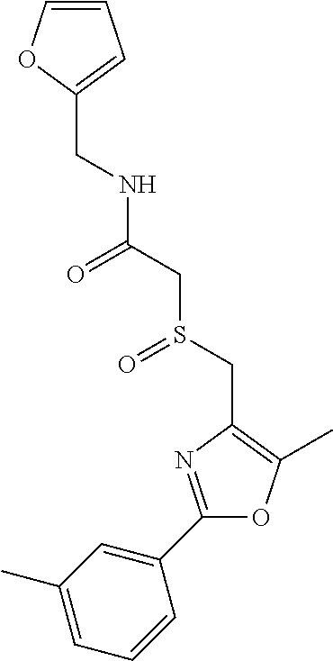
C(C1=CC=CO1)NC(CS(CC1=C(C)OC(C2=CC(C)=CC=C2)=N1)=O)=O
